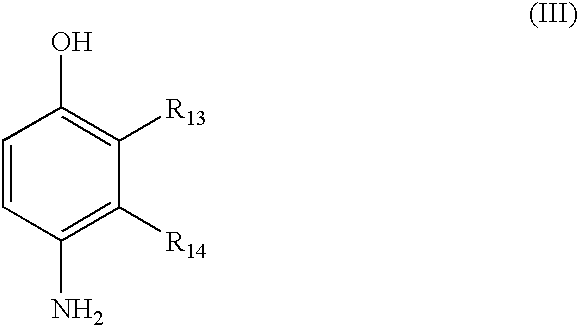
C1=CC(N)=C([R14])C([R13])=C1O
